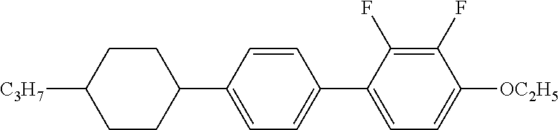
C1(C2=CC=C(C3=CC=C([OC2H5])C(F)=C3F)C=C2)CCC([C3H7])CC1
